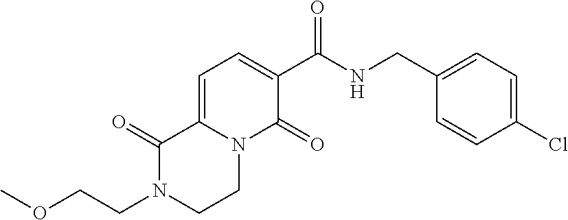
N1(CCOC)CCN2C(=CC=C(C(NCC3=CC=C(Cl)C=C3)=O)C2=O)C1=O
